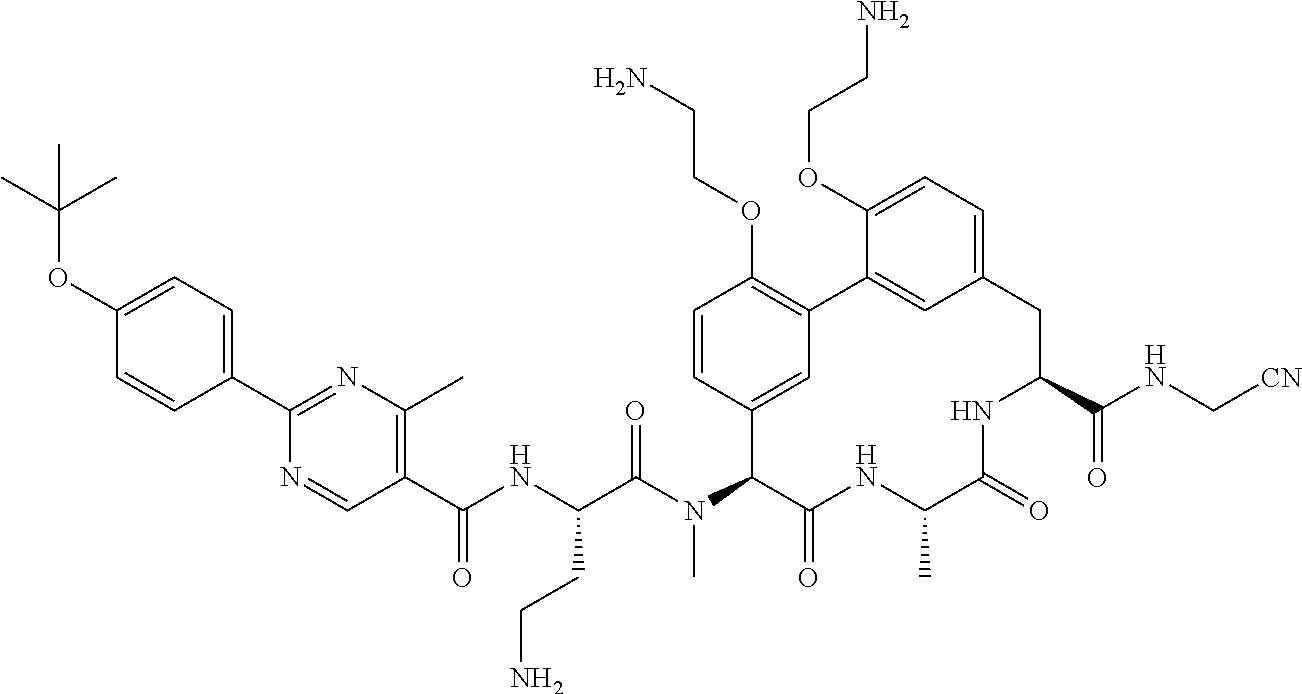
C1(C(NC(C(N(C2C(=O)NC(C)C(=O)NC(C(NC[CN])=O)CC3=CC=C(OCCN)C(=C3)C3=C(OCCN)C=CC2=C3)C)=O)CCN)=O)=C(C)N=C(C2=CC=C(OC(C)(C)C)C=C2)N=C1
